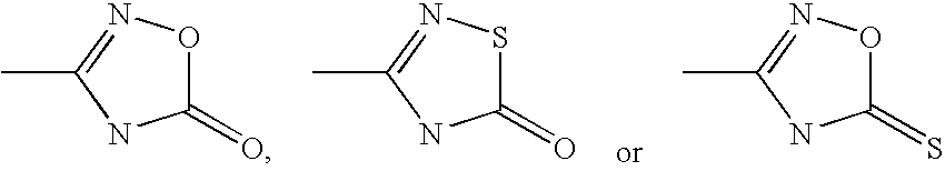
C1(=O)ON=C(C)N1.C1(=O)SN=C(C)N1.C1(=S)ON=C(C)N1
